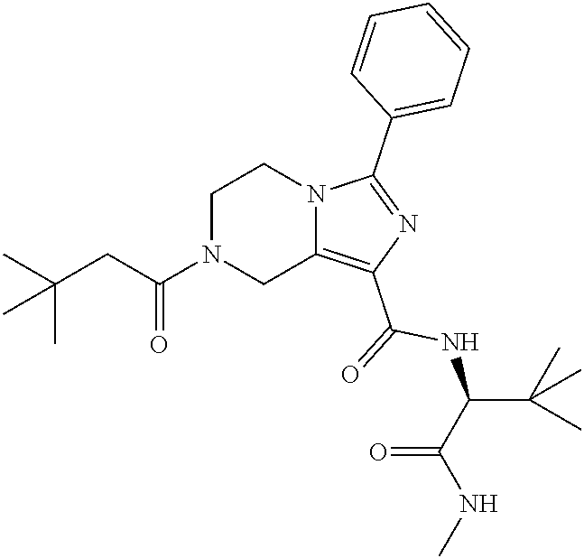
C(C(N1CC2=C(C(=O)NC(C(NC)=O)C(C)(C)C)N=C(C3=CC=CC=C3)N2CC1)=O)C(C)(C)C
